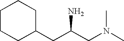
C1(CC(CN(C)C)N)CCCCC1
